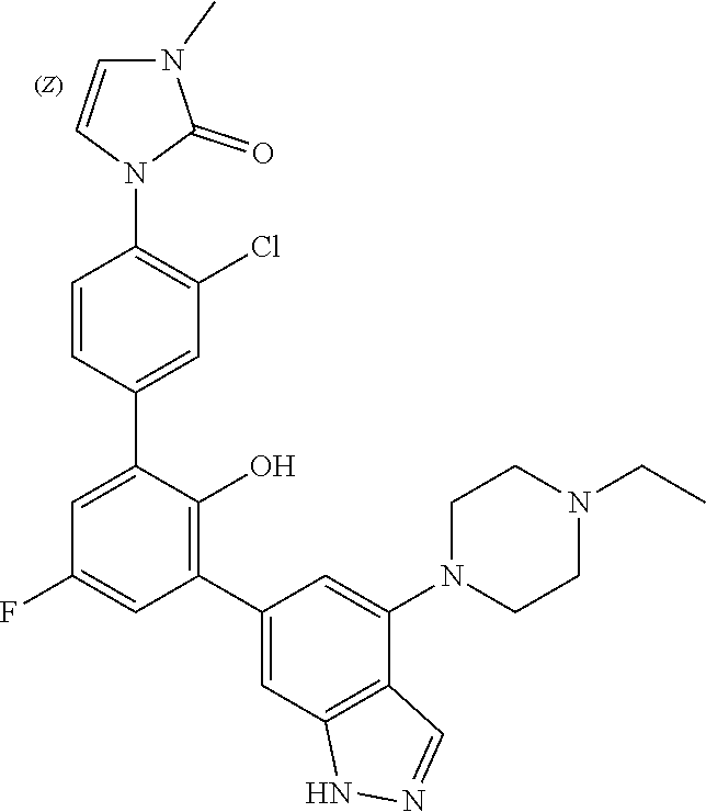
C1CN(C2=CC(C3=C(O)C(C4=CC(Cl)=C(N5C=CN(C)C5=O)C=C4)=CC(F)=C3)=CC3=C2C=NN3)CCN1CC
